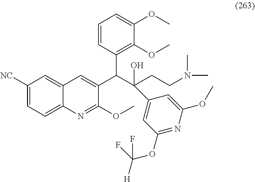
C1([NC])=CC=C2C(=C1)C=C(C(C(CCN(C)C)(O)C1=CC(OC([H])(F)F)=NC(OC)=C1)C1=C(OC)C(OC)=CC=C1)C(OC)=N2
